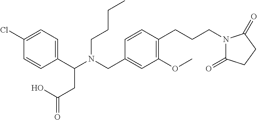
C1(C(N(CC2=CC(OC)=C(CCCN3C(=O)CCC3=O)C=C2)CCCC)CC(=O)O)=CC=C(Cl)C=C1
